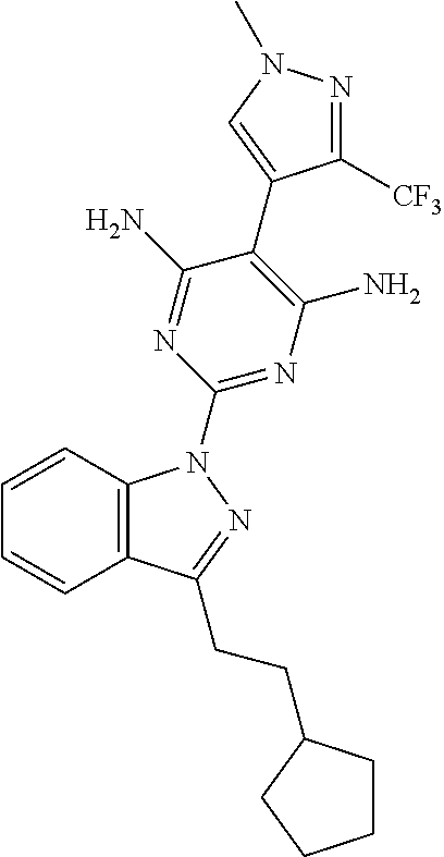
C1=CC2=C(C=C1)C(CCC1CCCC1)=NN2C1=NC(N)=C(C2=CN(C)N=C2[CF3])C(N)=N1
